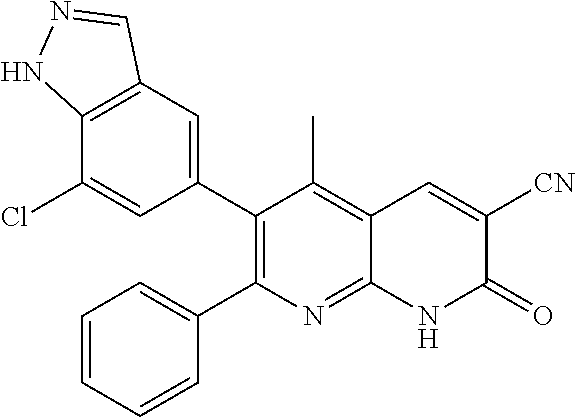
C12=C(C=C(C3=C(C4=CC=CC=C4)N=C4C(=C3C)C=C([CN])C(=O)N4)C=C1Cl)C=NN2
